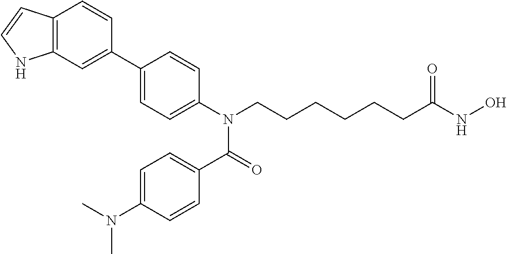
C1(C2=CC3=C(C=C2)C=CN3)=CC=C(N(CCCCCCC(NO)=O)C(C2=CC=C(N(C)C)C=C2)=O)C=C1
